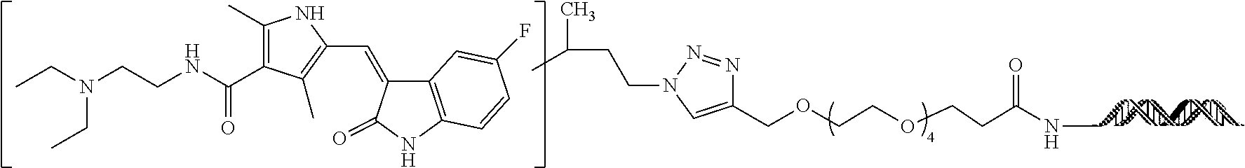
C1(COCCOCCC(NC)=O)=CN(CCC(C)C)N=N1.C12=C(NC(=O)C1=CC1=C(C)C(C(NCCN(CC)CC)=O)=C(C)N1)C=CC(F)=C2
